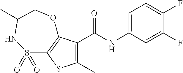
C1(C)=C(C(=O)NC2=CC=C(F)C(F)=C2)C2=C(S1)S(=O)(=O)NC(C)CO2
